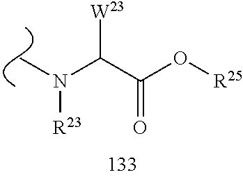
C(C(O[R25])=O)(N([R23])C)[W23]
